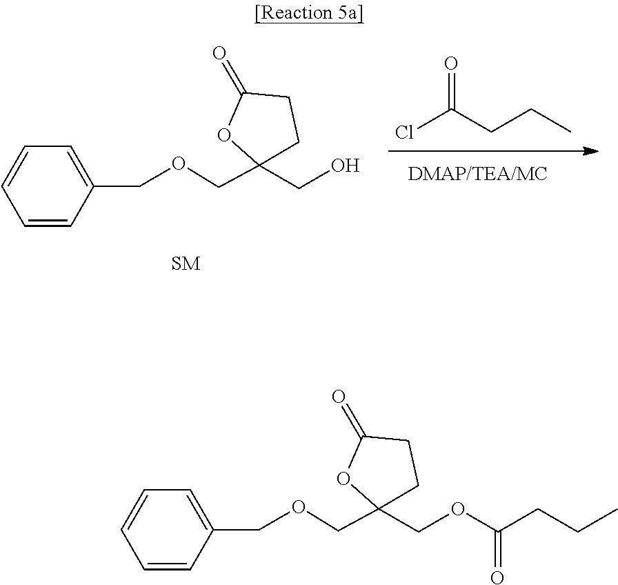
C1C(=O)OC(COCC2=CC=CC=C2)(CO)C1.ClC(CCC)=O.C1C(=O)OC(COCC2=CC=CC=C2)(COC(CCC)=O)C1
